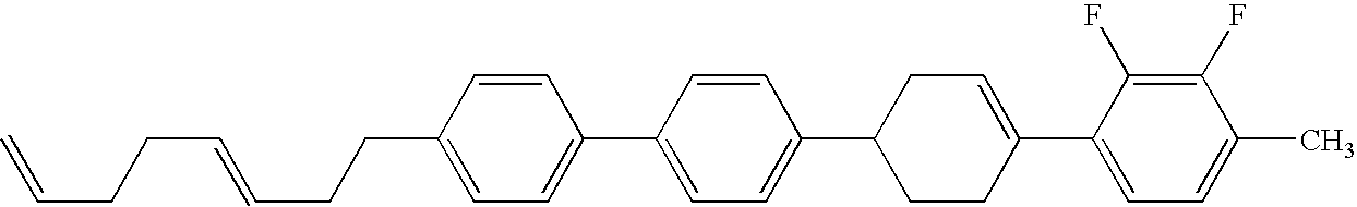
C1(F)=C(F)C(C2=CCC(C3=CC=C(C4=CC=C(CCC=CCCC=C)C=C4)C=C3)CC2)=CC=C1C
